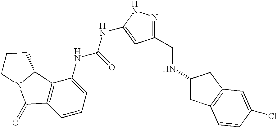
C1=CC=C(NC(NC2=CC(CNC3CC4=C(C3)C=C(Cl)C=C4)=NN2)=O)C2=C1C(=O)N1C2CCC1
